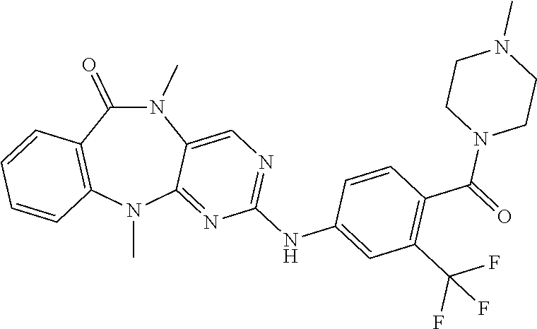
N1(C)C(=O)C2=C(N(C)C3=NC(NC4=CC(C(F)(F)F)=C(C(=O)N5CCN(C)CC5)C=C4)=NC=C13)C=CC=C2
